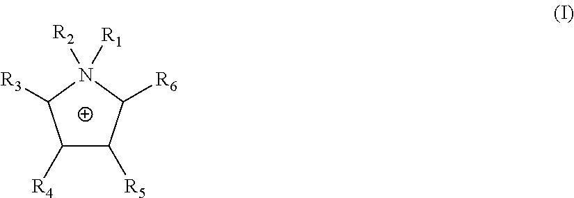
C1([R4])C([R5])C([R6])N([R1])([R2])C1[R3]
